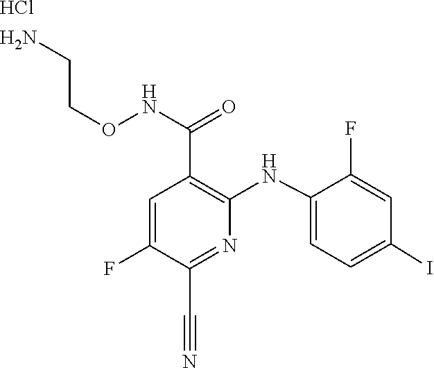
C1(NC2=C(C(NOCCN)=O)C=C(F)C(C#N)=N2)=CC=C(I)C=C1F.Cl
